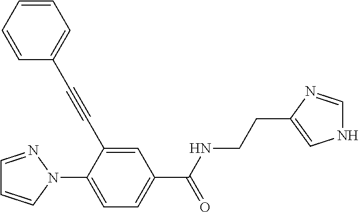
C1=CC=CC(C#CC2=CC(C(NCCC3=CNC=N3)=O)=CC=C2N2N=CC=C2)=C1
